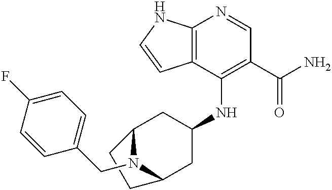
C12=C(C(NC3CC4N(CC5=CC=C(F)C=C5)C(C3)CC4)=C(C(N)=O)C=N1)C=CN2
